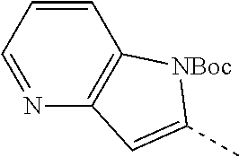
N1=CC=CC2=C1C=C(C)[NBoc]2
